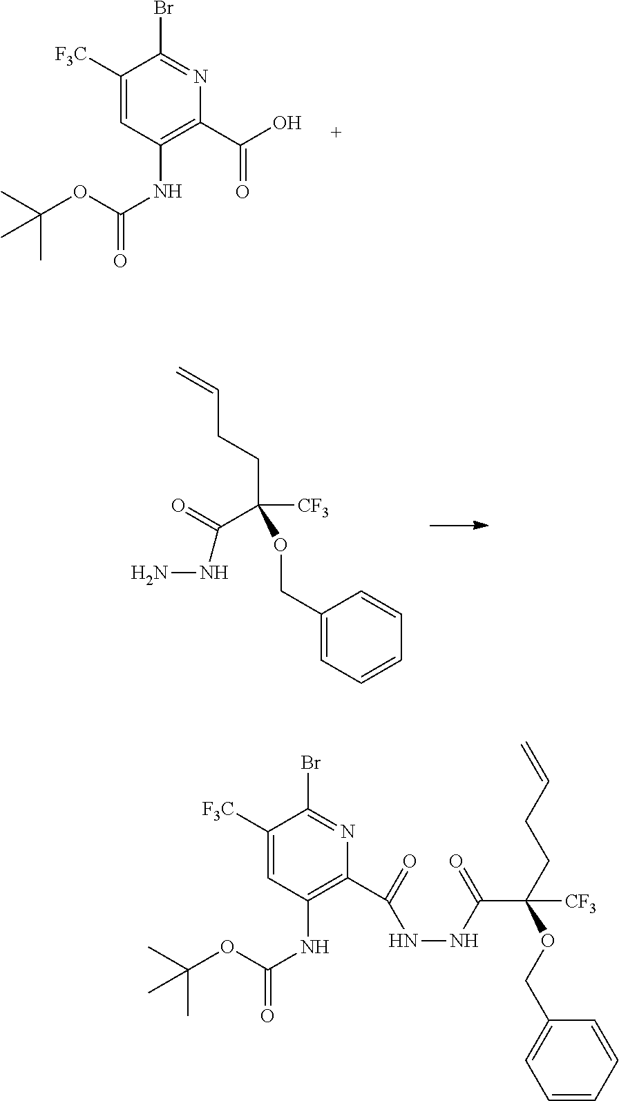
C(C1=C(NC(=O)OC(C)(C)C)C=C([F3C])C(Br)=N1)(=O)O.C1(C(=O)NNC(C(OCC2=CC=CC=C2)(CCC=C)[CF3])=O)=C(NC(=O)OC(C)(C)C)C=C([F3C])C(Br)=N1.C(C(CCC=C)([CF3])OCC1=CC=CC=C1)(=O)NN
